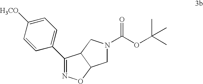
N1=C(C2=CC=C([H3CO])C=C2)C2C(O1)CN(C(OC(C)(C)C)=O)C2
